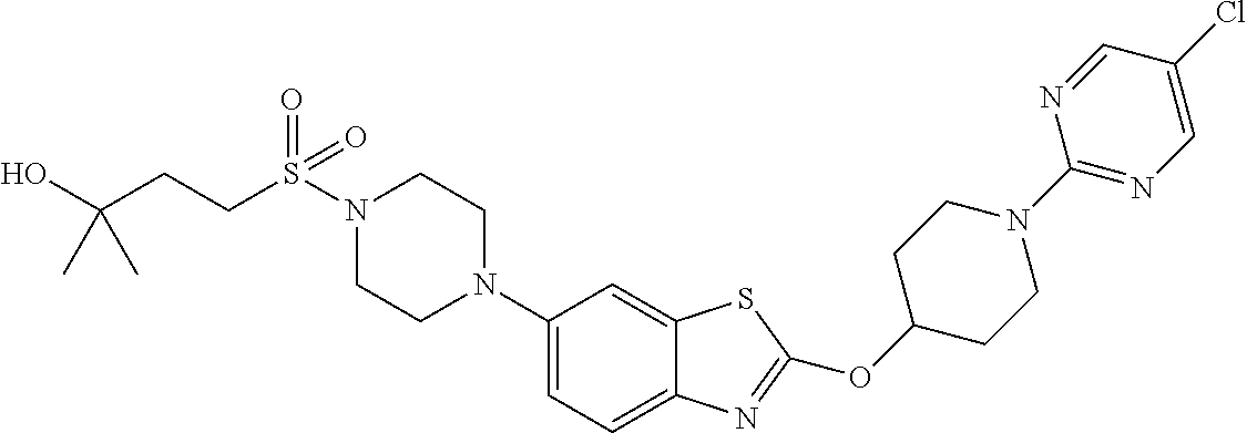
N1(S(=O)(=O)CCC(O)(C)C)CCN(C2=CC=C3C(=C2)SC(OC2CCN(C4=NC=C(Cl)C=N4)CC2)=N3)CC1
